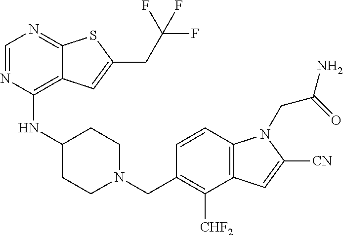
C1=NC(NC2CCN(CC3=C([CHF2])C4=C(C=C3)N(CC(=O)N)C([CN])=C4)CC2)=C2C(=N1)SC(CC(F)(F)F)=C2
